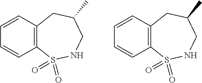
C12=C(C=CC=C1)CC(C)CNS2(=O)=O.C12=C(C=CC=C1)CC(C)CNS2(=O)=O
